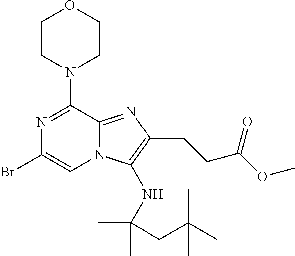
N1=C(N2CCOCC2)C2=NC(CCC(OC)=O)=C(NC(C)(C)CC(C)(C)C)N2C=C1Br
